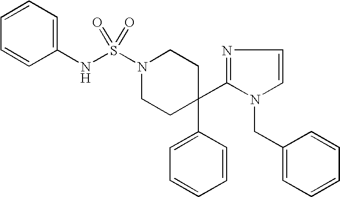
S(N1CCC(C2=NC=CN2CC2=CC=CC=C2)(C2=CC=CC=C2)CC1)(NC1=CC=CC=C1)(=O)=O
